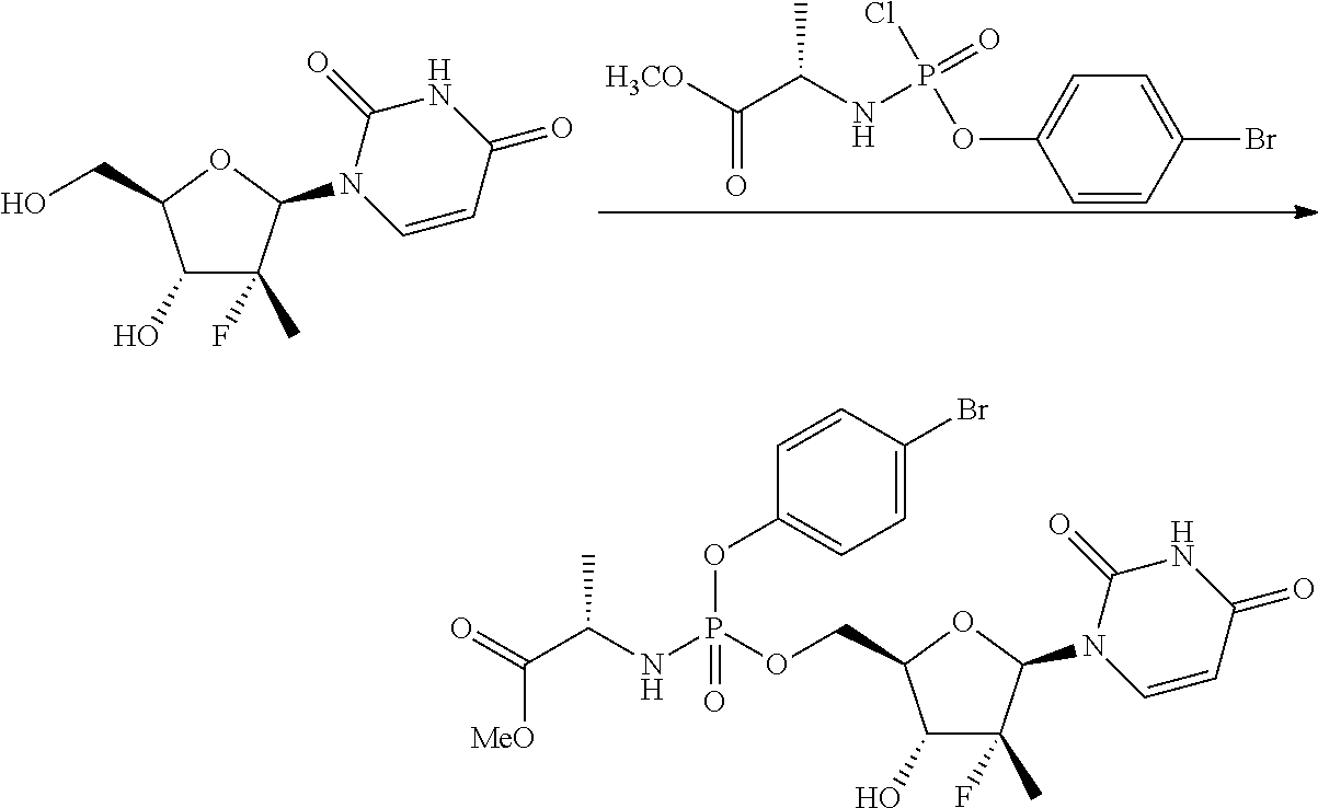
C1(O)C(C)(F)C(N2C=CC(=O)NC2=O)OC1CO.C1=CC(Br)=CC=C1OP(Cl)(=O)NC(C([H3CO])=O)C.C1(O)C(C)(F)C(N2C=CC(=O)NC2=O)OC1COP(NC(C(=O)[MeO])C)(OC1=CC=C(Br)C=C1)=O
